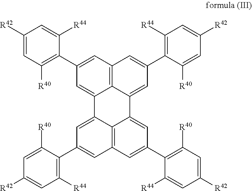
C1([R42])=CC([R40])=C(C2=CC3=C4C(=C2)C2=CC(C5=C([R44])C=C([R42])C=C5[R40])=CC5=C2C(=CC(C2=C([R40])C=C([R42])C=C2[R44])=C5)C4=CC(C2=C([R44])C=C([R42])C=C2[R40])=C3)C([R44])=C1
